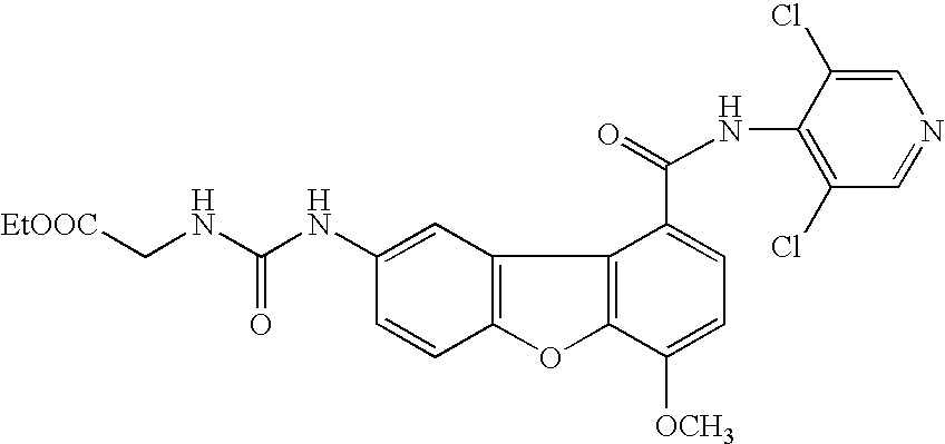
C12=C(C=C(NC(=O)NC[EtOOC])C=C1)C1=C(O2)C([OCH3])=CC=C1C(=O)NC1=C(Cl)C=NC=C1Cl
